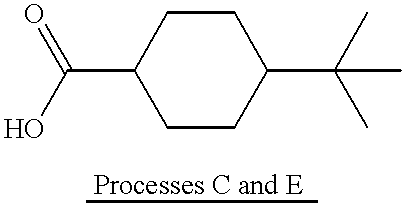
C1CC(C(C)(C)C)CCC1C(O)=O
